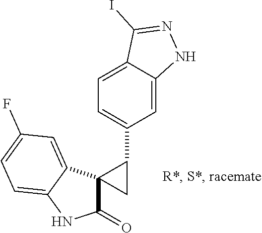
C1=C2C(=CC(C3CC34C(=O)NC3=CC=C(F)C=C43)=C1)NN=C2I
